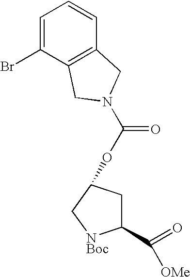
C1=C(Br)C2=C(C=C1)CN(C(=O)OC1CC(C(=O)[OMe])[NBoc]C1)C2
